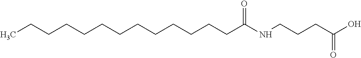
C(CCCCCCCCC(NCCCC(=O)O)=O)CCCC
